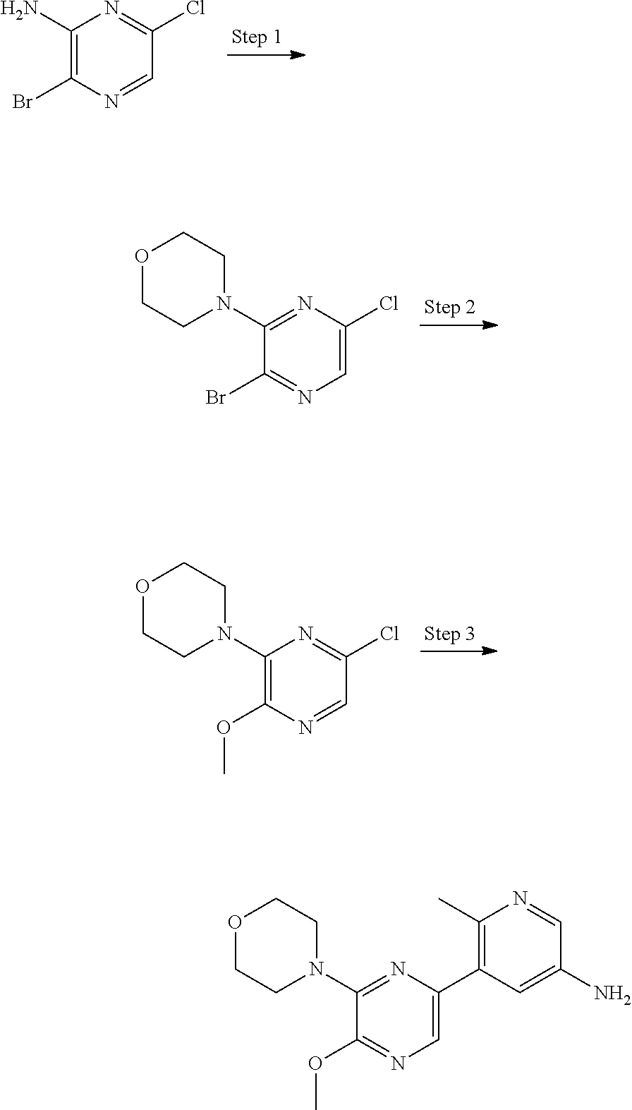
C1(N)=C(Br)N=CC(Cl)=N1.C1(N2CCOCC2)=NC(Cl)=CN=C1Br.C1(N2CCOCC2)=C(OC)N=CC(Cl)=N1.C1(N2CCOCC2)=NC(C2=C(C)N=CC(N)=C2)=CN=C1OC
